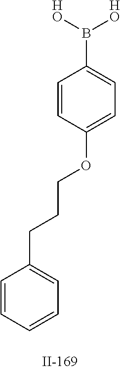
C1=CC=CC=C1CCCOC1=CC=C(B([HO])[HO])C=C1
